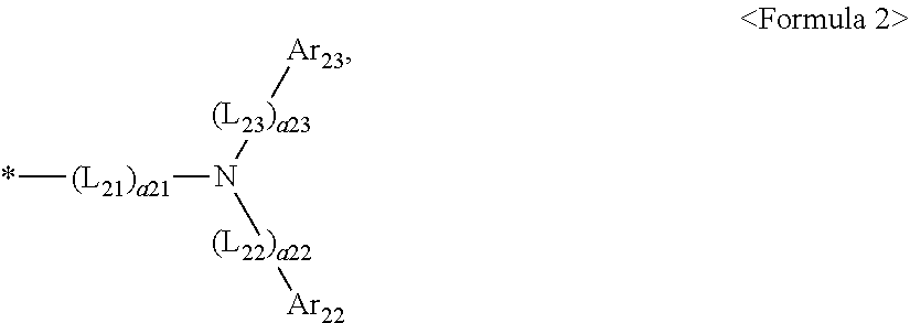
*[(L21)a21]N([(L22)a22][Ar22])[(L23)a23][Ar23]
